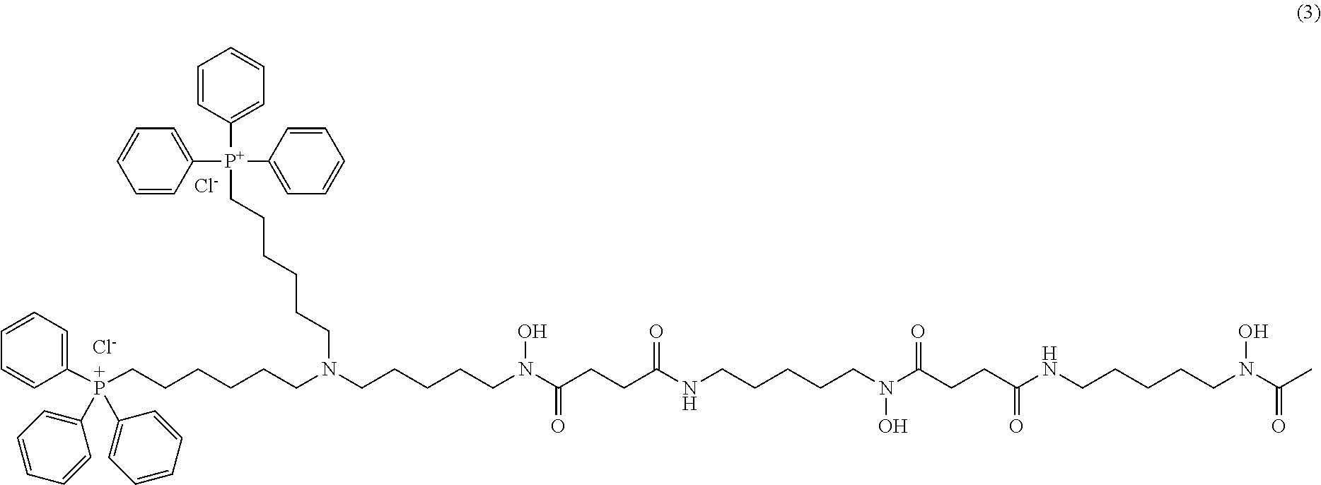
C1([+P](CCCCCCN(CCCCCN(C(CCC(NCCCCCN(O)C(CCC(NCCCCCN(O)C(C)=O)=O)=O)=O)=O)O)CCCCCC[P+](C2=CC=CC=C2)(C2=CC=CC=C2)C2=CC=CC=C2)(C2=CC=CC=C2)C2=CC=CC=C2)=CC=CC=C1.[Cl-].[Cl-]
